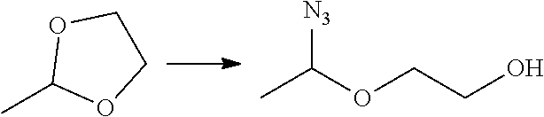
CC1OCCO1.CC(OCCO)[N3]
